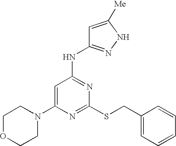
C1(N2CCOCC2)=CC(NC2=NNC([Me])=C2)=NC(SCC2=CC=CC=C2)=N1
